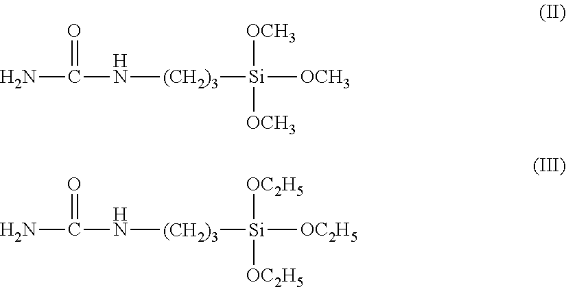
NC(=O)N[(CH2)3][Si]([OCH3])([OCH3])[OCH3].NC(=O)N[(CH2)3][Si]([OC2H5])([OC2H5])[OC2H5]
